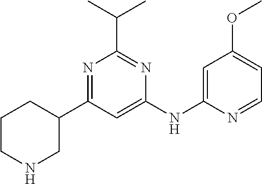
C1(C2CNCCC2)=NC(C(C)C)=NC(NC2=CC(OC)=CC=N2)=C1
